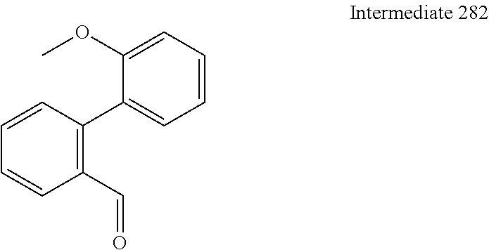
C1(C2=CC=CC=C2OC)=C(C=O)C=CC=C1
